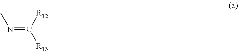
N(=C([R12])[R13])C
